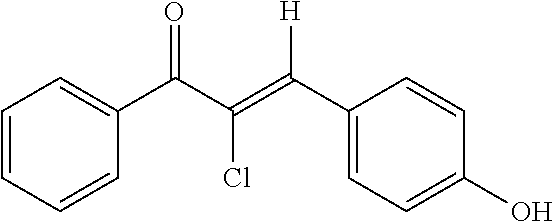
C1(C(C(=C(C2=CC=C(O)C=C2)[H])Cl)=O)=CC=CC=C1
